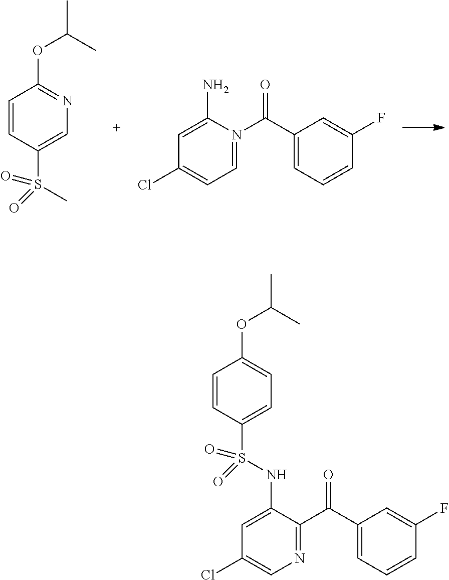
C1=CC(S(NC2=CC(Cl)=CN=C2C(C2=CC=CC(F)=C2)=O)(=O)=O)=CC=C1OC(C)C.C1=N(C(C2=CC=CC(F)=C2)=O)C(N)=CC(Cl)=C1.C1=CC(S(C)(=O)=O)=CN=C1OC(C)C
